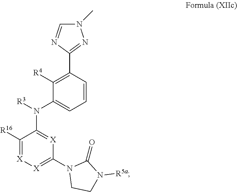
C1([R4])=C(C2=NN(C)C=N2)C=CC=C1N(C1=[X]C(N2CCN([R5a])C2=O)=[X][X]=C1[R16])[R3]
